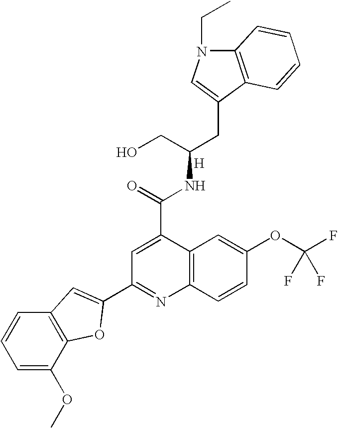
[H].C12=C(C(CC(CO)NC(=O)C3=CC(C4=CC5=C(C(OC)=CC=C5)O4)=NC4=C3C=C(OC(F)(F)F)C=C4)=CN1CC)C=CC=C2
